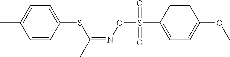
C1=CC(SC(=NOS(C2=CC=C(OC)C=C2)(=O)=O)C)=CC=C1C
